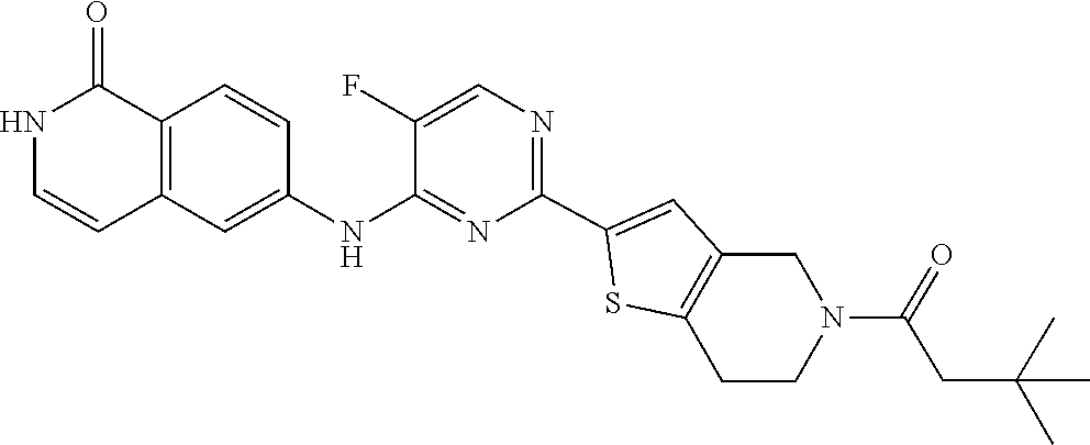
C1(F)=CN=C(C2=CC3=C(CCN(C(CC(C)(C)C)=O)C3)S2)N=C1NC1=CC2=C(C=C1)C(=O)NC=C2
